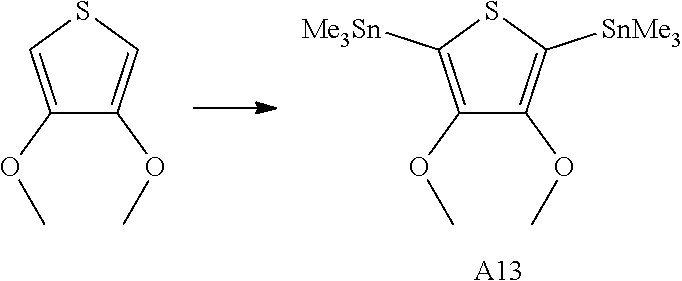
C1(OC)=CSC=C1OC.C1(OC)=C([Me3Sn])SC([SnMe3])=C1OC.[A13]
